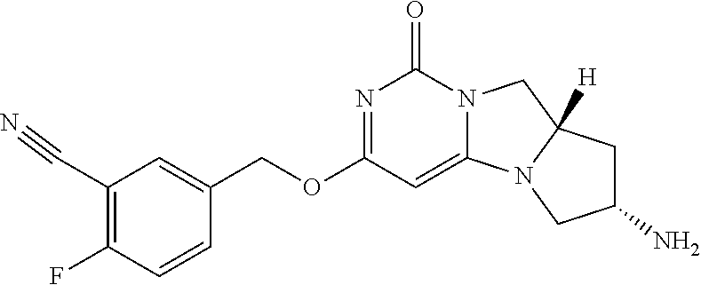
N12C(=CC(OCC3=CC(C#N)=C(F)C=C3)=NC1=O)N1C([H])(C2)CC(N)C1
